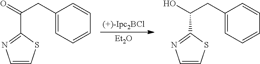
[Et2O].[(+)-Ipc2BCl].C1(CC(=O)C2=NC=CS2)=CC=CC=C1.C1(CC(O)C2=NC=CS2)=CC=CC=C1
